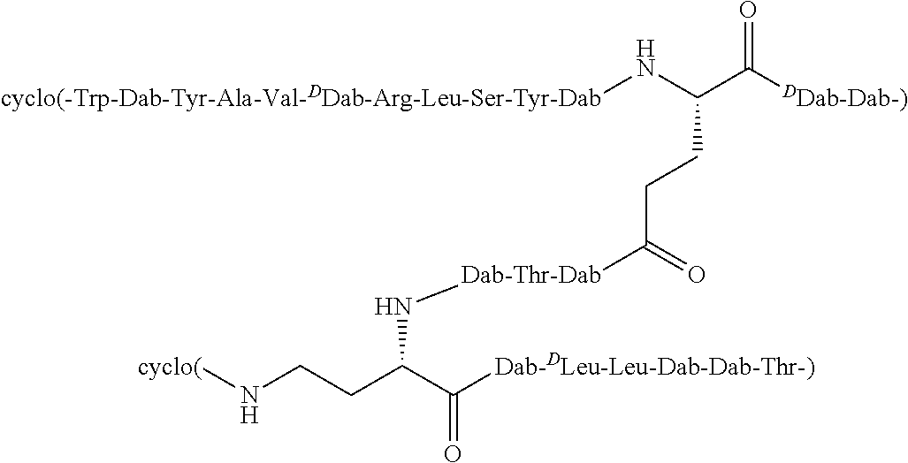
[cyclo(-Trp-Dab-Tyr-Ala-Val-DDab-Arg-Leu-Ser-Tyr-Dab]NC(C([DDab-Dab-)])=O)CCC([Dab-Thr-Dab]NC(CCN[cyclo(])C([Dab-DLeu-Leu-Dab-Dab-Thr-)])=O)=O
